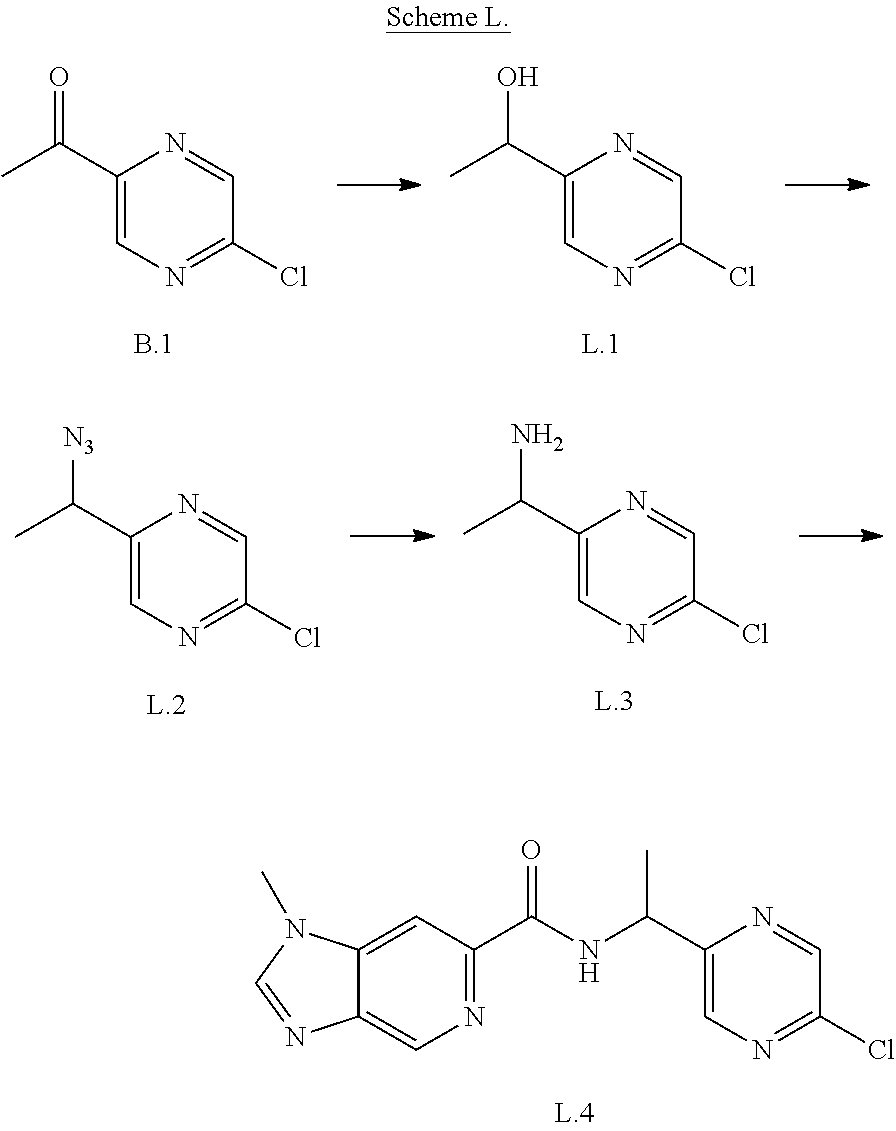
N1=C(C(NC(C2=CN=C(Cl)C=N2)C)=O)C=C2C(=C1)N=CN2C.C1(C(C)=O)=CN=C(Cl)C=N1.C1(C(C)O)=CN=C(Cl)C=N1.C1(C(C)[N3])=CN=C(Cl)C=N1.C1(C(C)N)=CN=C(Cl)C=N1
